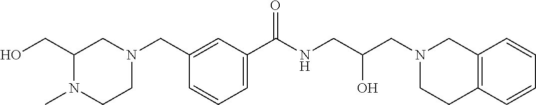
C(NCC(CN1CC2=C(CC1)C=CC=C2)O)(=O)C1=CC=CC(CN2CC(CO)N(C)CC2)=C1
